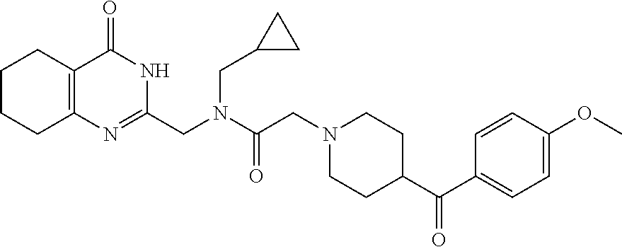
C1=C(OC)C=CC(C(C2CCN(CC(=O)N(CC3=NC4=C(C(=O)N3)CCCC4)CC3CC3)CC2)=O)=C1
